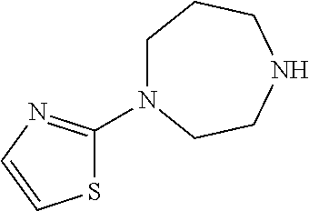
C1N(C2=NC=CS2)CCNCC1
